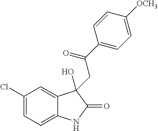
C1(Cl)=CC=C2C(=C1)C(O)(CC(C1=CC=C([OCH3])C=C1)=O)C(=O)N2
